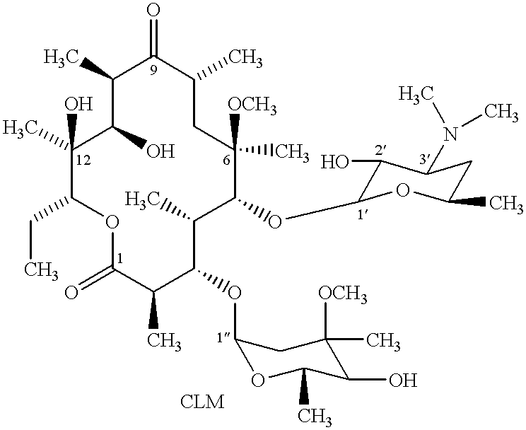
C1(C)C(O)C(C)(O)C(CC)OC(=O)C(C)C(OC2OC(C)C(O)C(C)([OCH3])C2)C(C)C(OC2C(O)C(N(C)C)CC(C)O2)C(C)([OCH3])CC(C)C1=O
